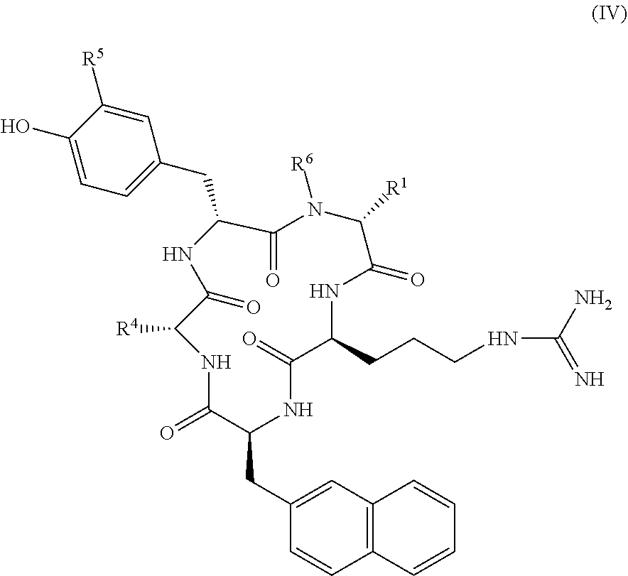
O=C1C(CC2=CC3=C(C=C2)C=CC=C3)NC(=O)C(CCCNC(N)=N)NC(=O)C([R1])N([R6])C(=O)C(CC2=CC=C(O)C([R5])=C2)NC(=O)C([R4])N1
